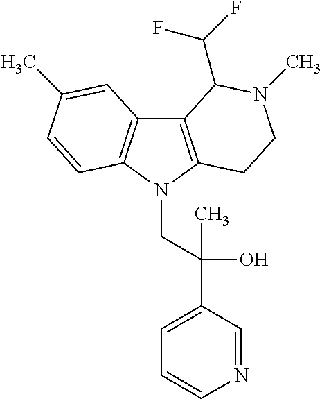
C12=C(N(CC(C3=CC=CN=C3)(O)C)C3=C1C=C(C)C=C3)CCN(C)C2C(F)F
